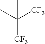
[CF3]C(C)([CF3])C
